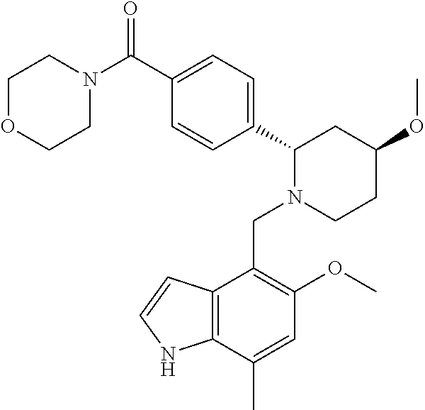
C1(C(N2CCOCC2)=O)=CC=C(C2N(CC3=C(OC)C=C(C)C4=C3C=CN4)CCC(OC)C2)C=C1
